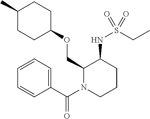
CC1CCC(OCC2N(C(C3=CC=CC=C3)=O)CCCC2NS(CC)(=O)=O)CC1
